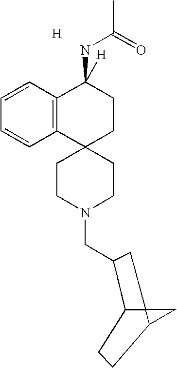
C123C(C(CN4CCC5(CC4)CCC(NC(C)=O)([H])C4=C5C=CC=C4)C1)CCC2C3.[H]
